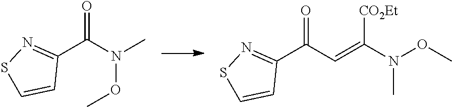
O=C(N(OC)C)C1=NSC=C1.O=C(C=C(N(OC)C)[CO2Et])C1=NSC=C1
